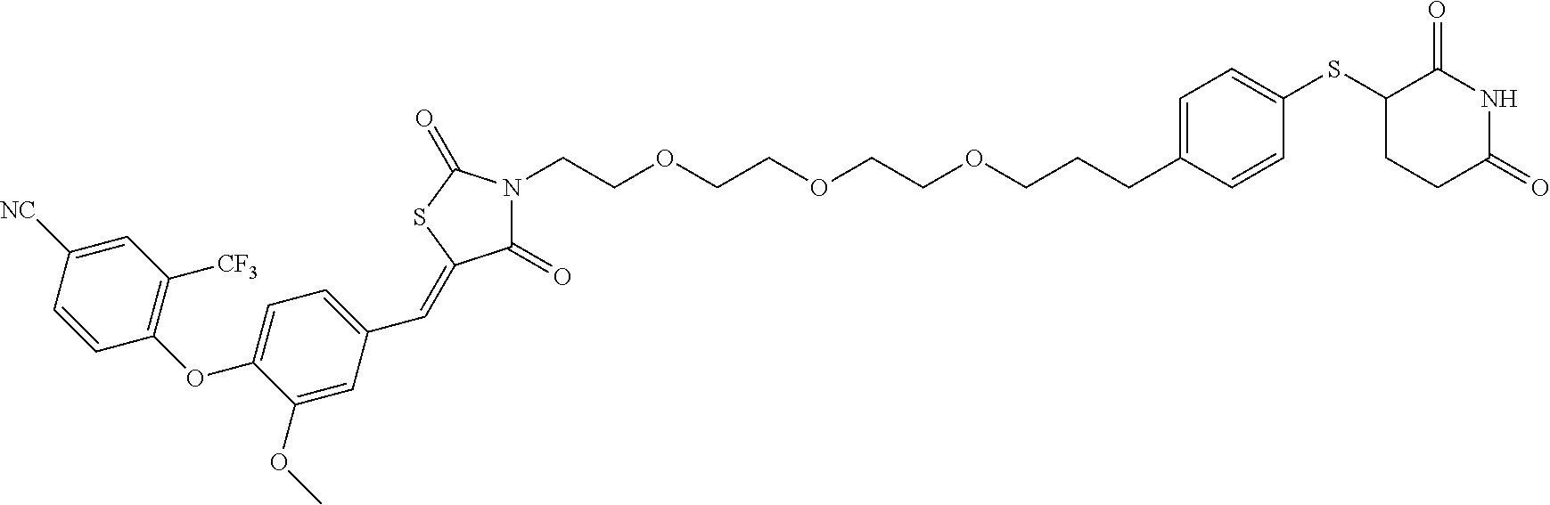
C(COCCOCCOCCCC1=CC=C(SC2CCC(=O)NC2=O)C=C1)N1C(=O)C(=CC2=CC=C(OC3=C([CF3])C=C([NC])C=C3)C(OC)=C2)SC1=O
